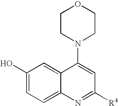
C1(O)=CC=C2C(=C1)C(N1CCOCC1)=CC([R4])=N2
